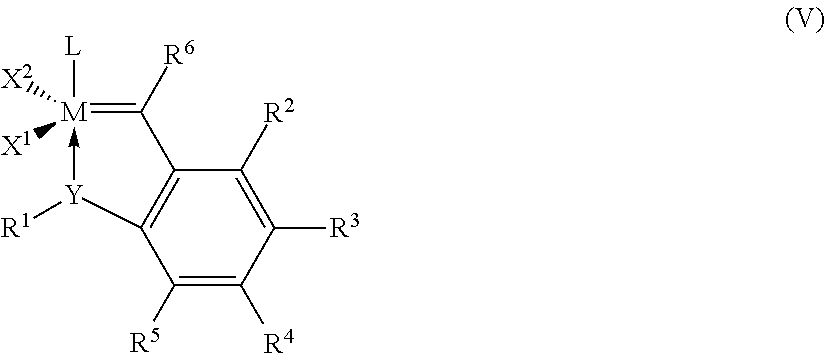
[M]1([L])([X2])([X1])-[Y]([R1])C2=C(C=1[R6])C([R2])=C([R3])C([R4])=C2[R5]
